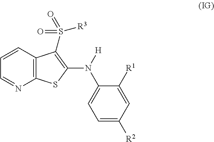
C1=NC2=C(C=C1)C(S(=O)(=O)[R3])=C(N(C1=CC=C([R2])C=C1[R1])[H])S2
